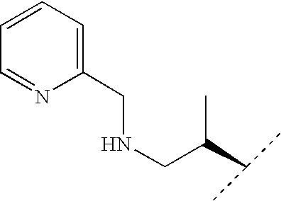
C(C(C(C)C)C)NCC1=CC=CC=N1
